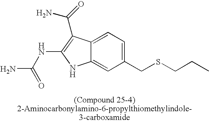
C12=CC=C(CSCCC)C=C1NC(NC(N)=O)=C2C(=O)N
